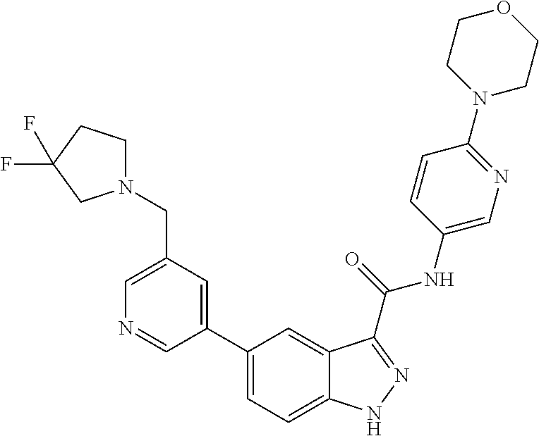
C1(CN2CCC(F)(F)C2)=CN=CC(C2=CC=C3C(=C2)C(C(NC2=CN=C(N4CCOCC4)C=C2)=O)=NN3)=C1
